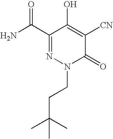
C1(C(N)=O)=NN(CCC(C)(C)C)C(=O)C([CN])=C1O
